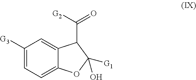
C1([G3])=CC=C2C(=C1)C(C([G2])=O)C([G1])(O)O2
